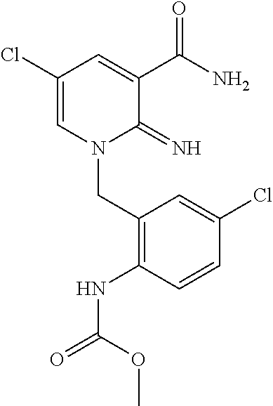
C1(Cl)=CN(CC2=C(NC(=O)OC)C=CC(Cl)=C2)C(=N)C(C(N)=O)=C1
